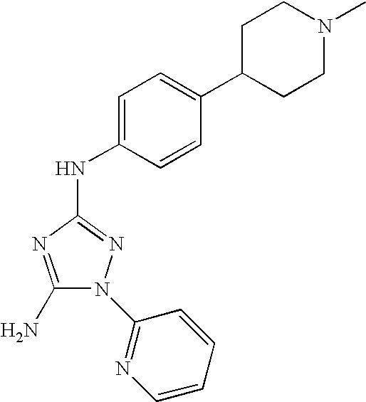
C1(N)=NC(NC2=CC=C(C3CCN(C)CC3)C=C2)=NN1C1=NC=CC=C1
